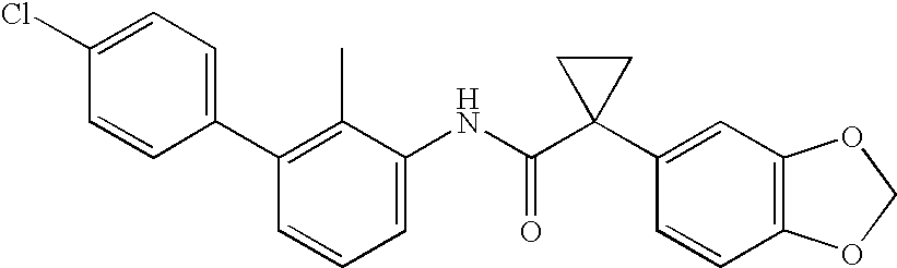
C1(C2=CC=C(Cl)C=C2)=C(C)C(NC(C2(C3=CC4=C(C=C3)OCO4)CC2)=O)=CC=C1
